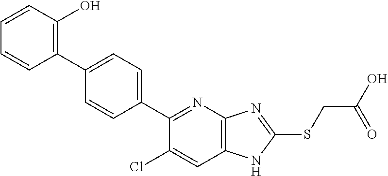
C1=CC(O)=C(C2=CC=C(C3=NC4=C(C=C3Cl)NC(SCC(O)=O)=N4)C=C2)C=C1
